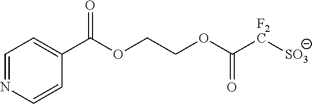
C1=NC=CC(C(OCCOC([F2C][SO3])=O)=O)=C1
